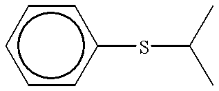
c1cc(SC(C)C)ccc1
